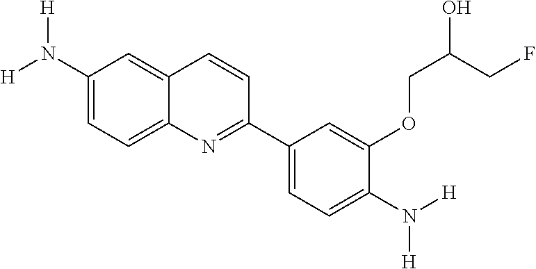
C1(N([H])[H])=CC=C2C(=C1)C=CC(C1=CC=C(N([H])[H])C(OCC(CF)O)=C1)=N2
